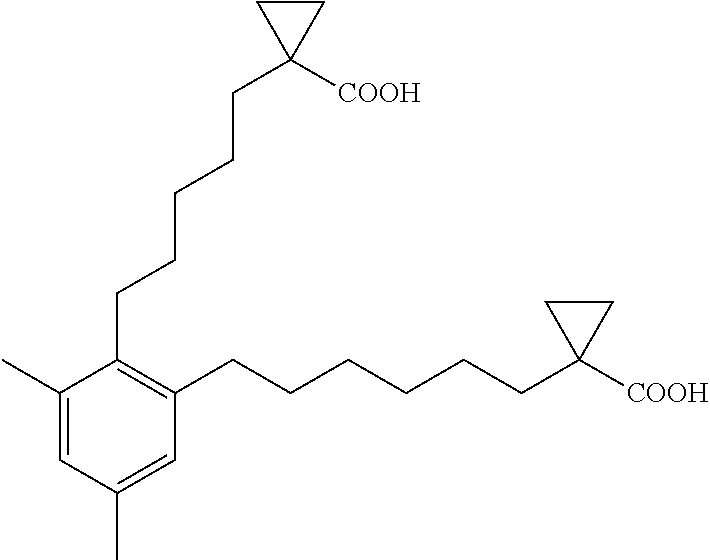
C1(C)=CC(C)=CC(CCCCCCC2([COOH])CC2)=C1CCCCCC1([COOH])CC1
